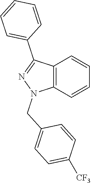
C12=C(C=CC=C1)N(CC1=CC=C([CF3])C=C1)N=C2C1=CC=CC=C1
